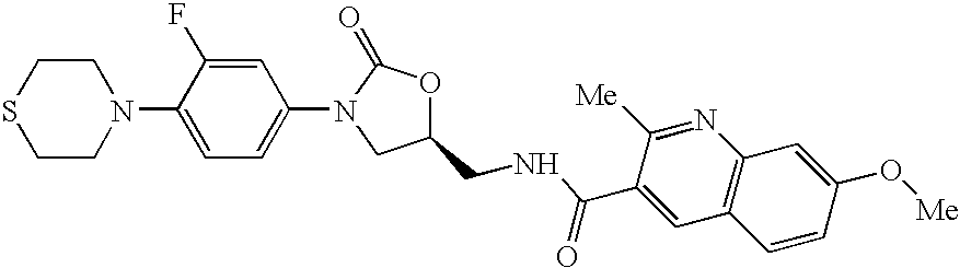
C1=C(F)C(N2CCSCC2)=CC=C1N1C(=O)OC(CNC(C2=CC3=C(N=C2[Me])C=C(O[Me])C=C3)=O)C1
